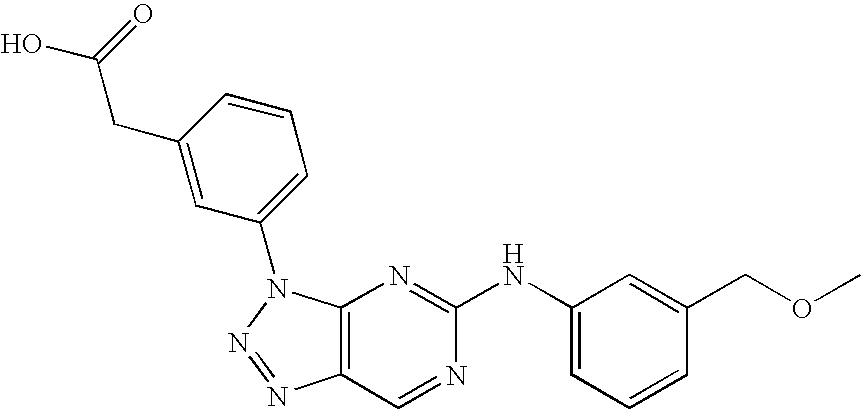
C1(CC(O)=O)=CC(N2C3=C(N=N2)C=NC(NC2=CC=CC(COC)=C2)=N3)=CC=C1
